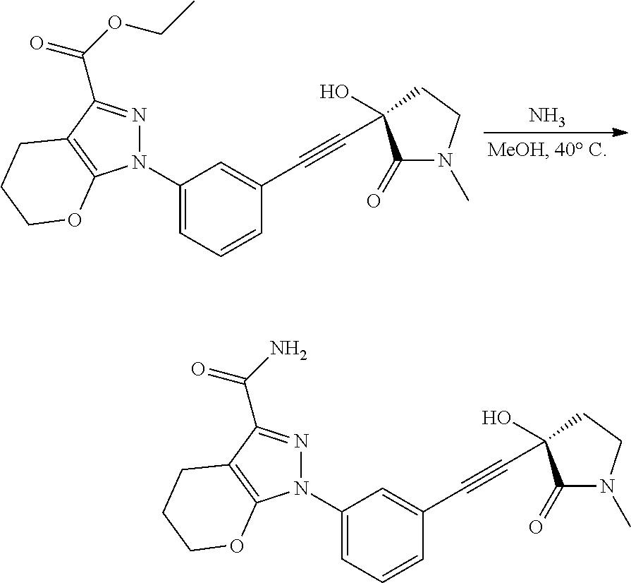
C1(C#CC2(O)C(=O)N(C)CC2)=CC(N2N=C(C(=O)OCC)C3=C2OCCC3)=CC=C1.N.C1(C#CC2(O)C(=O)N(C)CC2)=CC(N2N=C(C(=O)N)C3=C2OCCC3)=CC=C1
